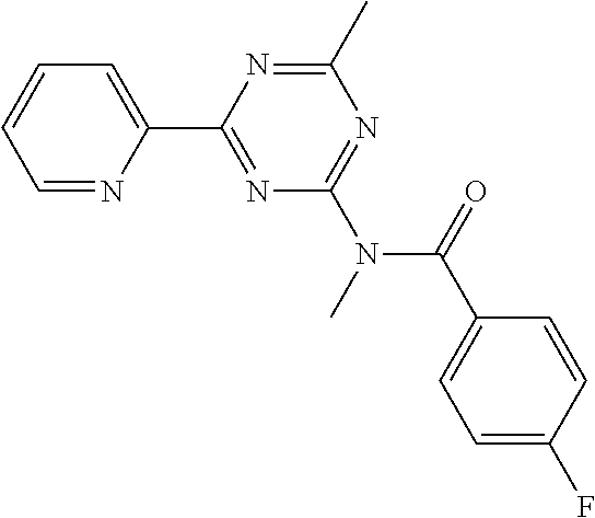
C1=NC(C2=NC(N(C(C3=CC=C(F)C=C3)=O)C)=NC(C)=N2)=CC=C1
